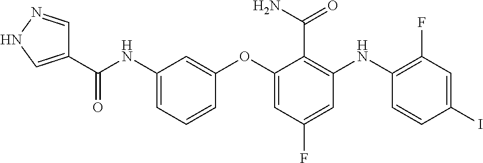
C1(C(NC2=CC=CC(OC3=CC(F)=CC(NC4=C(F)C=C(I)C=C4)=C3C(N)=O)=C2)=O)=CNN=C1
